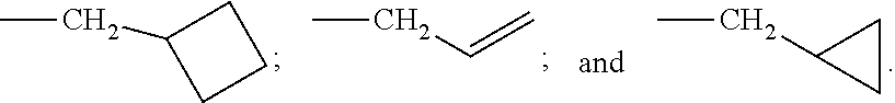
CCC1CCC1.CCC=C.CCC1CC1
